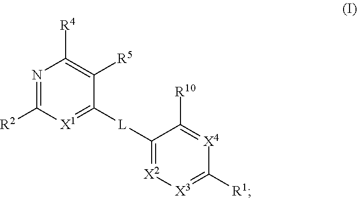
N1=C([R2])[X1]=C([L]C2=[X2][X3]=C([R1])[X4]=C2[R10])C([R5])=C1[R4]
